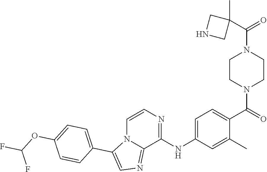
C1CN(C(=O)C2=CC=C(NC3=NC=CN4C3=NC=C4C3=CC=C(OC(F)F)C=C3)C=C2C)CCN1C(C1(C)CNC1)=O
